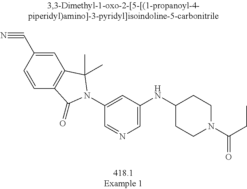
C1=C(C#N)C=CC2=C1C(C)(C)N(C1=CC(NC3CCN(C(CC)=O)CC3)=CN=C1)C2=O
